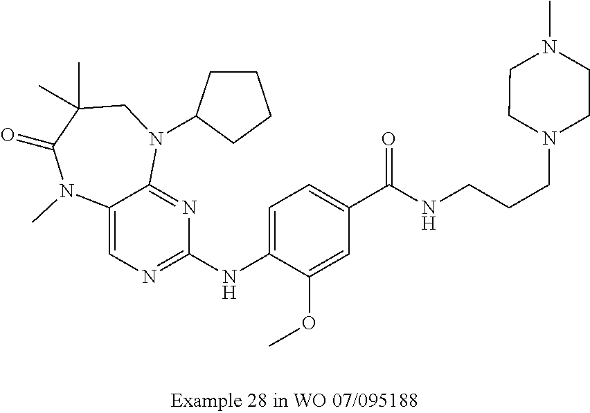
C12=CN=C(NC3=CC=C(C(NCCCN4CCN(C)CC4)=O)C=C3OC)N=C1N(C1CCCC1)CC(C)(C)C(=O)N2C
